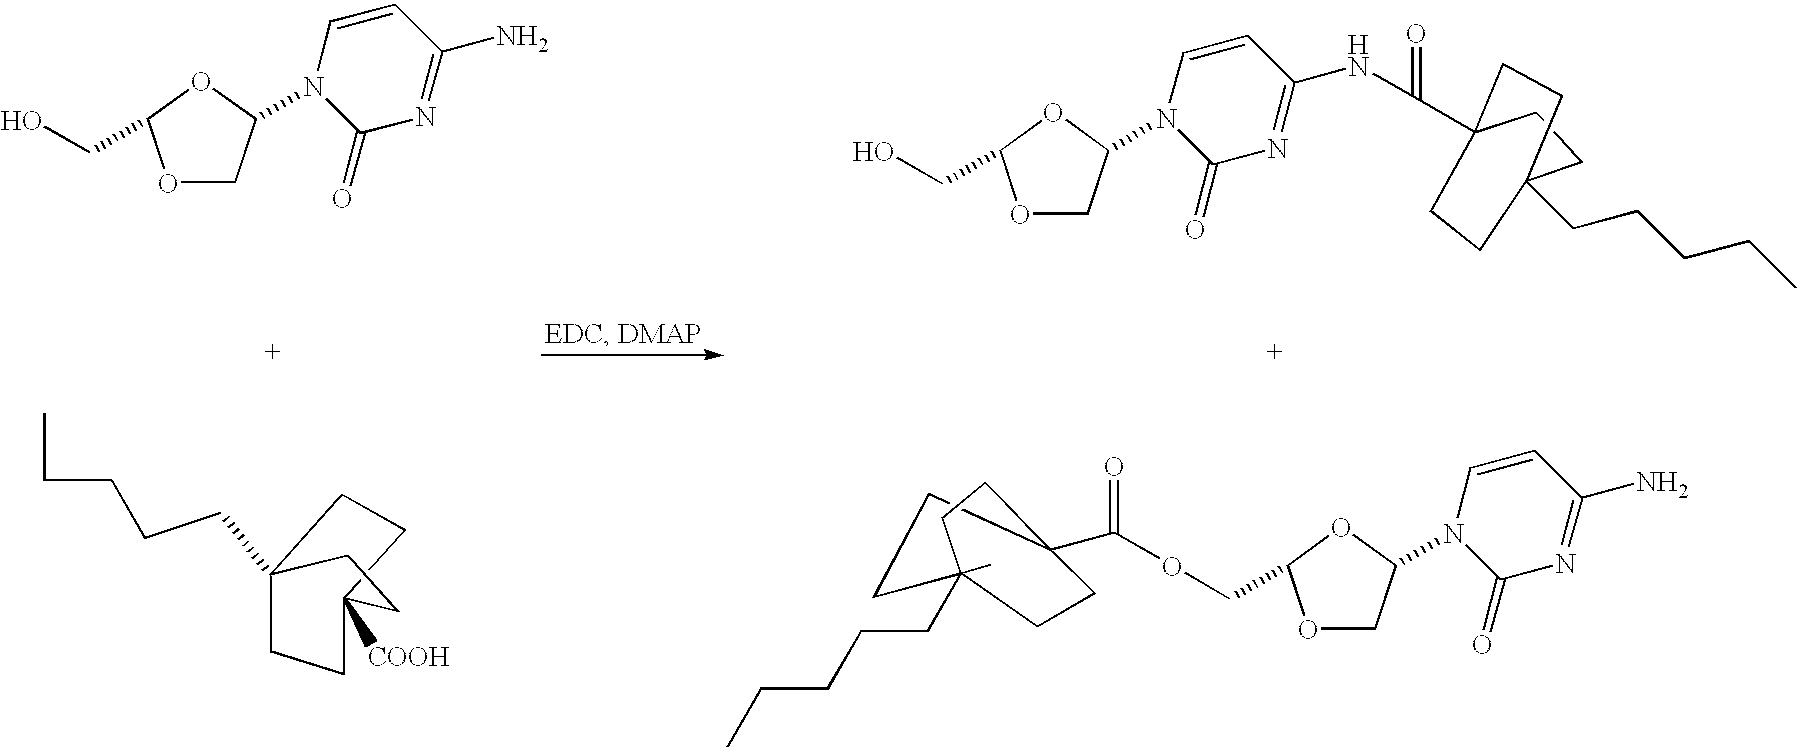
OCC1OCC(N2C(=O)N=C(N)C=C2)O1.OCC1OCC(N2C(=O)N=C(NC(C34CCC(CCCCC)(CC3)CC4)=O)C=C2)O1.CCCCCC12CCC([COOH])(CC1)CC2.O(CC1OCC(N2C(=O)N=C(N)C=C2)O1)C(=O)C12CCC(CCCCC)(C)(CC1)CC2
